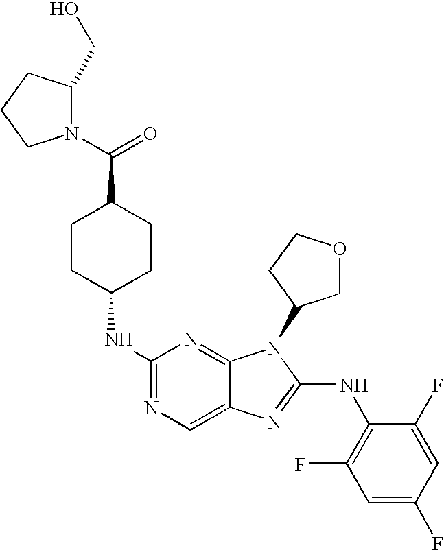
N1=C(NC2CCC(C(N3C(CO)CCC3)=O)CC2)N=C2C(=C1)N=C(NC1=C(F)C=C(F)C=C1F)N2C1COCC1
